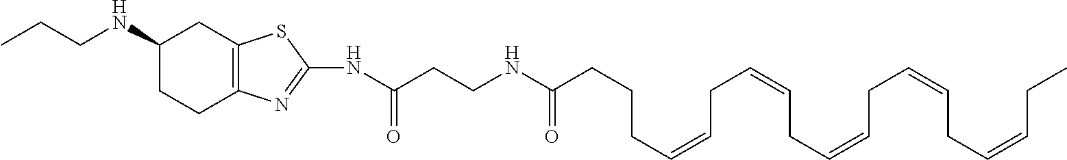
CCCNC1CCC2=C(C1)SC(NC(CCNC(CCCC=CCC=CCC=CCC=CCC=CCC)=O)=O)=N2
